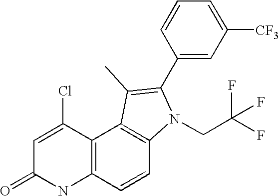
N1C2=C(C(Cl)=CC1=O)C1=C(C=C2)N(CC(F)(F)F)C(C2=CC([CF3])=CC=C2)=C1C
